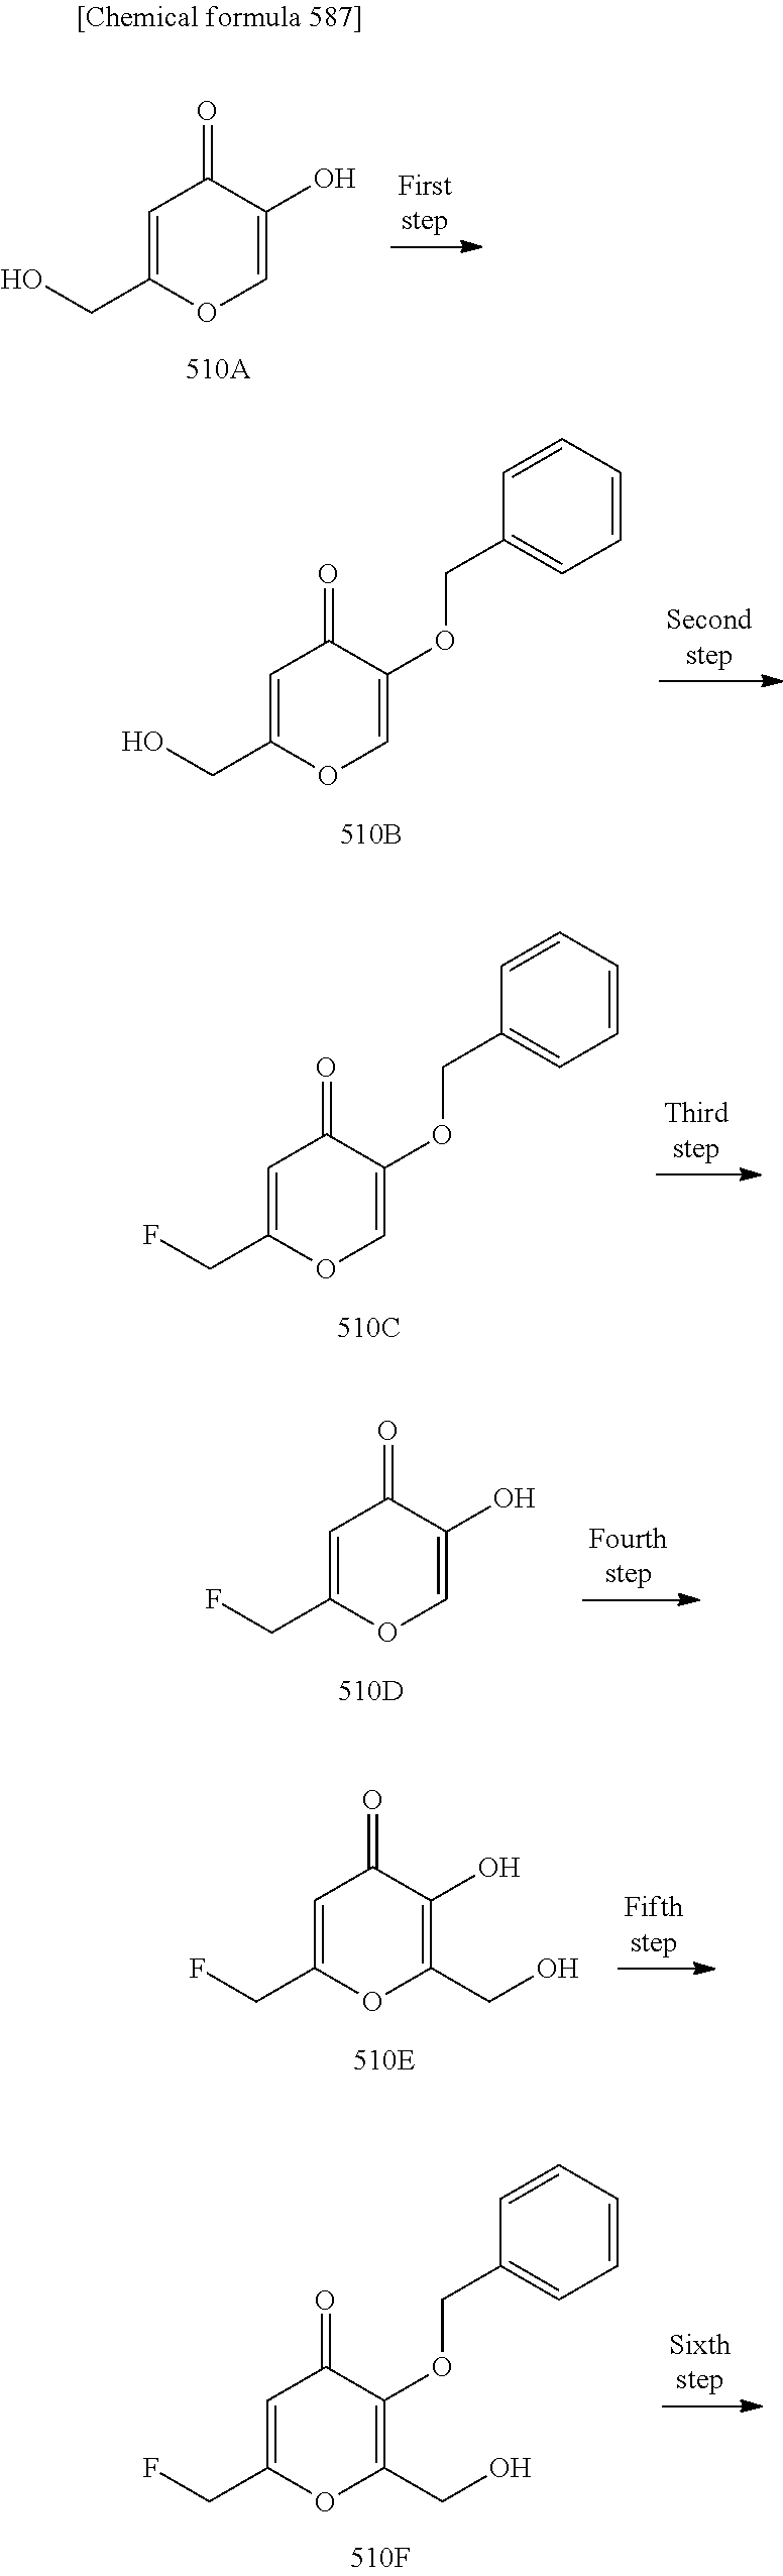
C1=C(CO)OC=C(O)C1=O.C1=C(CO)OC=C(OCC2=CC=CC=C2)C1=O.C1=C(CF)OC=C(OCC2=CC=CC=C2)C1=O.C1=C(CF)OC=C(O)C1=O.C1=C(CF)OC(CO)=C(O)C1=O.C1=C(CF)OC(CO)=C(OCC2=CC=CC=C2)C1=O
